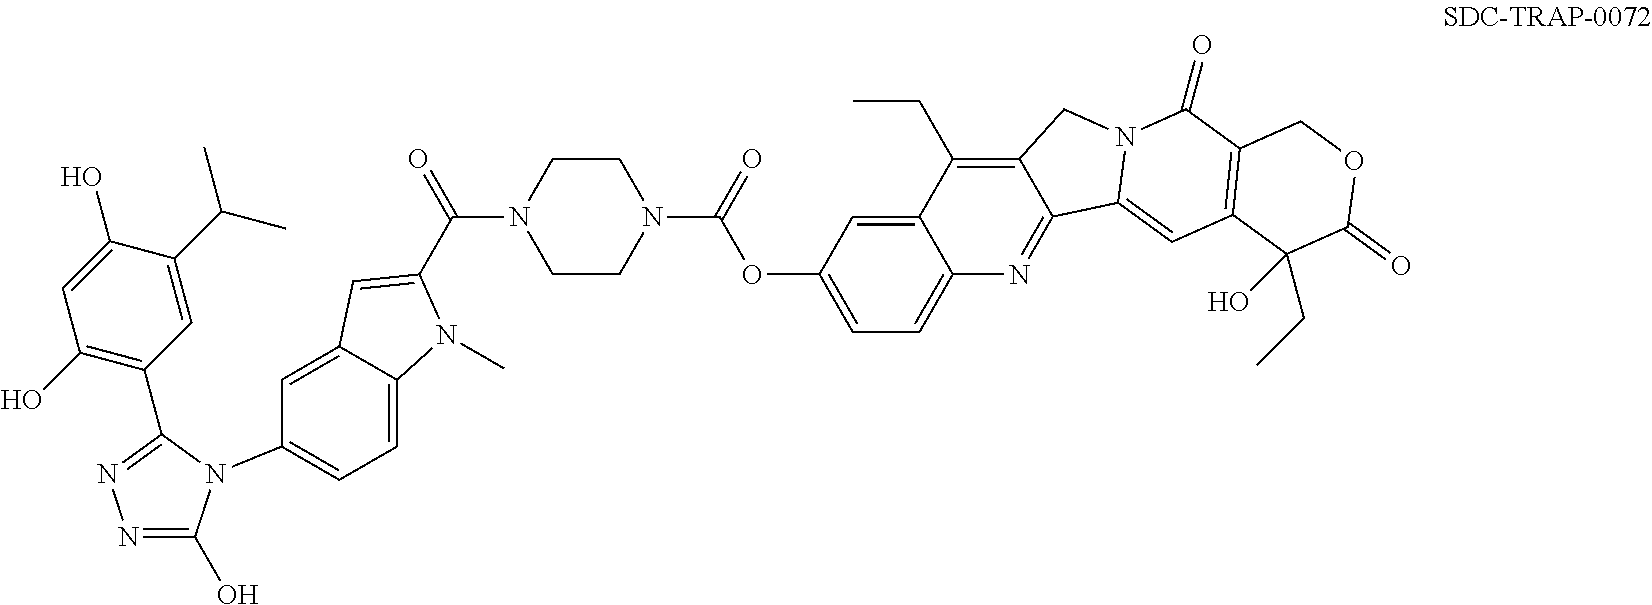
O(C1=CC=C2C(=C1)C(CC)=C1C(=N2)C2=CC3=C(C(=O)N2C1)COC(=O)C3(O)CC)C(N1CCN(C(=O)C2=CC3=CC(N4C(O)=NN=C4C4=C(O)C=C(O)C(C(C)C)=C4)=CC=C3N2C)CC1)=O
